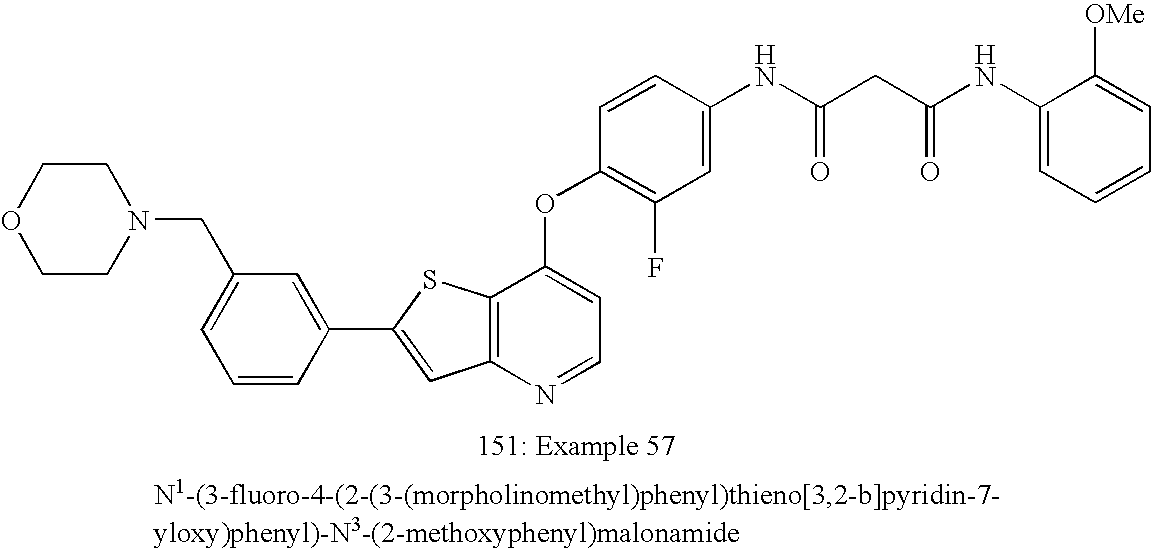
C12=C(N=CC=C1OC1=C(F)C=C(NC(CC(NC3=CC=CC=C3[OMe])=O)=O)C=C1)C=C(C1=CC(CN3CCOCC3)=CC=C1)S2
